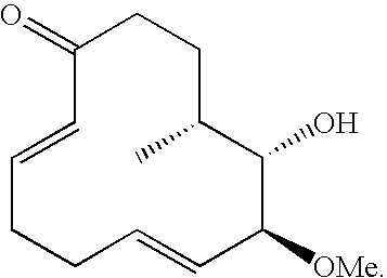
C1(=O)CCC(C)C(O)C([OMe])C=CCCC=C1
